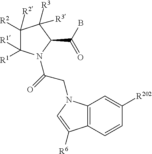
C1([R2])([R2])C([R1])([R1])N(C(=O)CN2C3=C(C=CC([R202])=C3)C([R6])=C2)C(C(B)=O)C1([R3])[R3]
